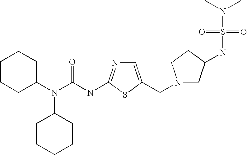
C1CCC(N(C(NC2=NC=C(CN3CC(NS(N(C)C)(=O)=O)CC3)S2)=O)C2CCCCC2)CC1
